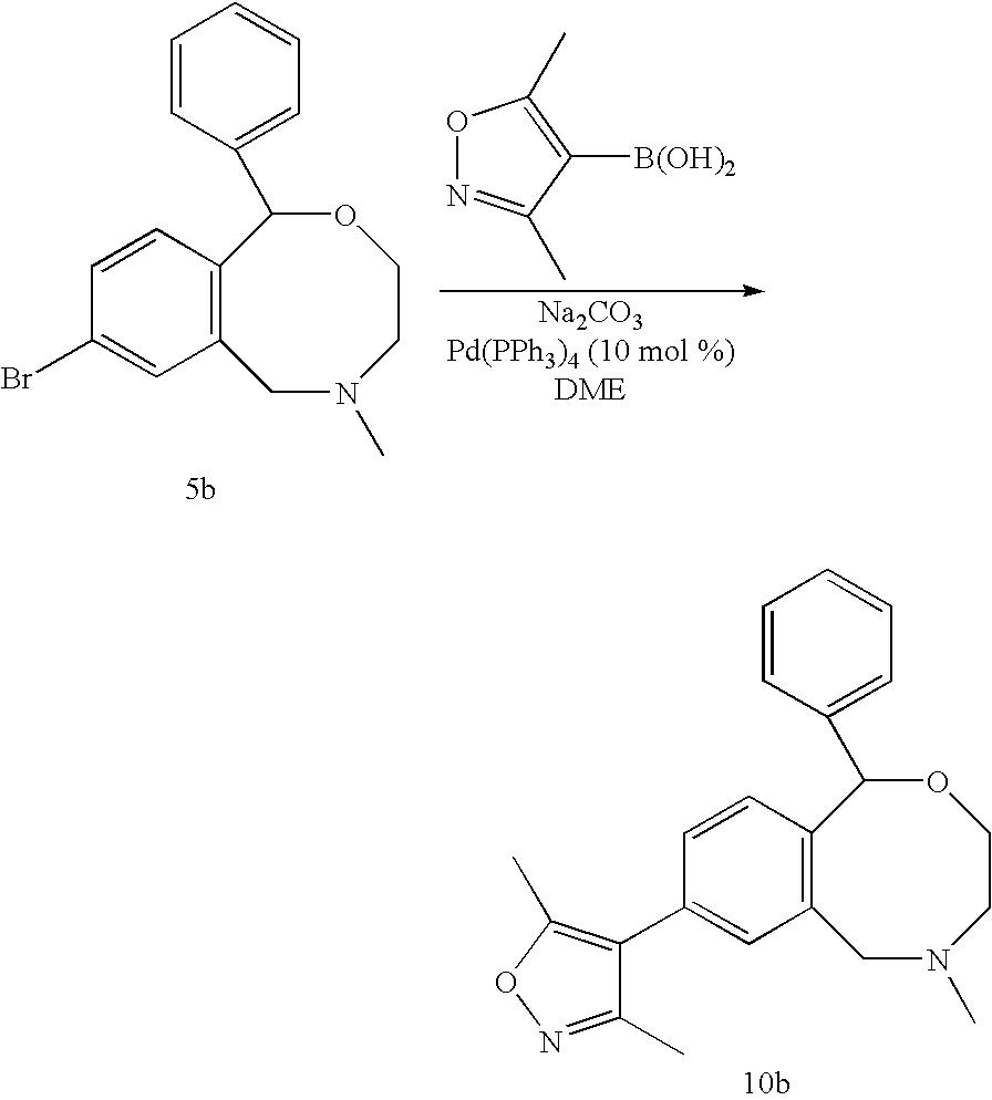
C12=C(C=CC(C3=C(C)ON=C3C)=C1)C(C1=CC=CC=C1)OCCN(C)C2.C12=C(C=CC(Br)=C1)C(C1=CC=CC=C1)OCCN(C)C2.O1N=C(C)C([B(OH)2])=C1C
